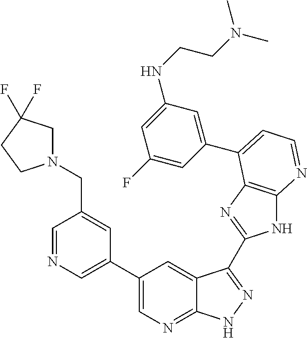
C1=NC=C(C2=CN=C3C(=C2)C(C2=NC4=C(N2)N=CC=C4C2=CC(NCCN(C)C)=CC(F)=C2)=NN3)C=C1CN1CC(F)(F)CC1
